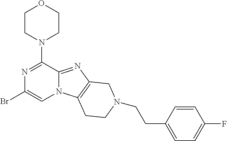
N1=C(N2CCOCC2)C2=NC3=C(N2C=C1Br)CCN(CCC1=CC=C(F)C=C1)C3
